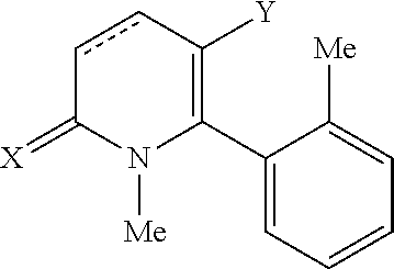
C1(C2=C([Y])ccC(=[X])N2[Me])=CC=CC=C1[Me]
